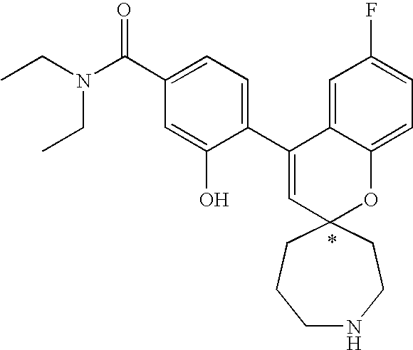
CCN(C(C1=CC=C(C2=CC3(OC4=CC=C(F)C=C24)CCNCCC3)C(O)=C1)=O)CC
